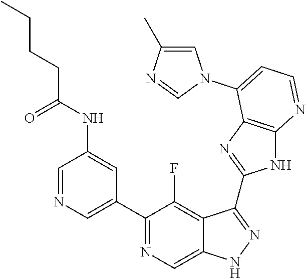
C1=NC=C(C2=NC=C3C(=C2F)C(C2=NC4=C(N2)N=CC=C4N2C=C(C)N=C2)=NN3)C=C1NC(CCCC)=O
